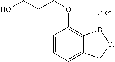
C1=CC=C2C(=C1OCCCO)B([OR*])OC2
